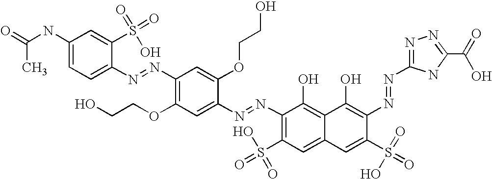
N(C1=C(OCCO)C=C(N=NC2=C(S(=O)(O)=O)C=C3C(=C2O)C(O)=C(N=NC2=NN=C(C(=O)O)N2)C(S(=O)(=O)O)=C3)C(OCCO)=C1)=NC1=CC=C(NC(=O)C)C=C1S(=O)(=O)O
